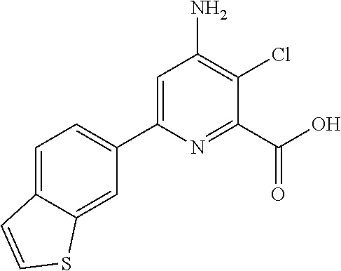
C1(C2=CC=C3C(=C2)SC=C3)=CC(N)=C(Cl)C(C(=O)O)=N1
